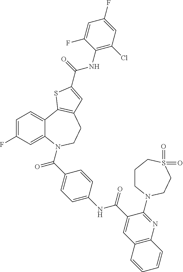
C1=C(F)C=C2C(=C1)C1=C(CCN2C(C2=CC=C(NC(C3=CC4=C(N=C3N3CCCS(=O)(=O)CC3)C=CC=C4)=O)C=C2)=O)C=C(C(=O)NC2=C(Cl)C=C(F)C=C2F)S1
